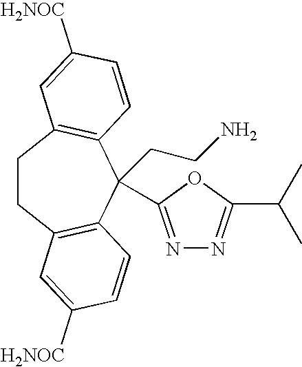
C1CC2=C(C=CC([H2NOC])=C2)C(CCN)(C2=NN=C(C(C)C)O2)C2=C1C=C([H2NOC])C=C2
